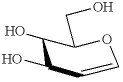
C1(O)C(CO)OC=CC1O
